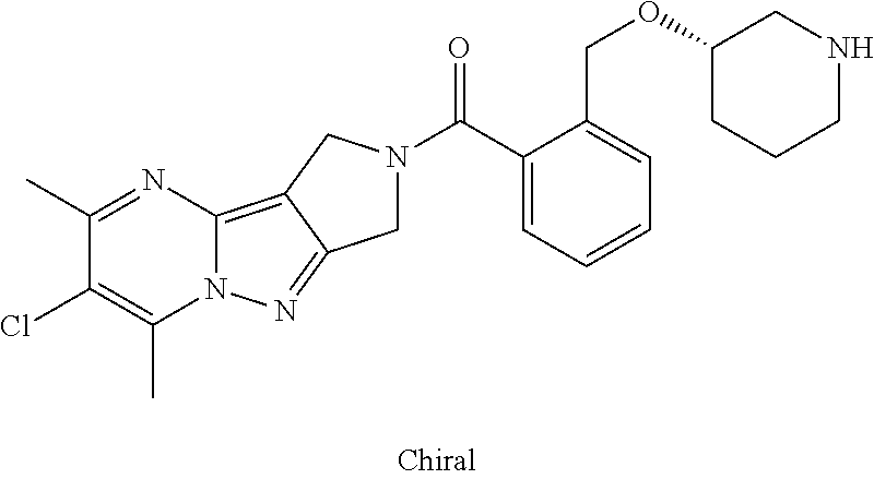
C1(C)=NC2=C3C(=NN2C(C)=C1Cl)CN(C(C1=CC=CC=C1COC1CCCNC1)=O)C3
